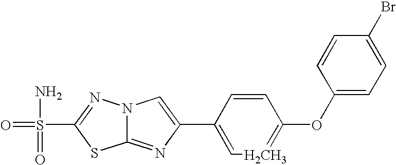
C12=NC(C3=C[H2CH3]=C(OC4=CC=C(Br)C=C4)C=C3)=CN1N=C(S(=O)(N)=O)S2
